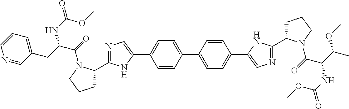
C1=CC(C2=CC=C(C3=CN=C(C4CCCN4C(C(C(C)OC)NC(=O)OC)=O)N3)C=C2)=CC=C1C1=CN=C(C2CCCN2C(C(CC2=CC=CN=C2)NC(=O)OC)=O)N1
